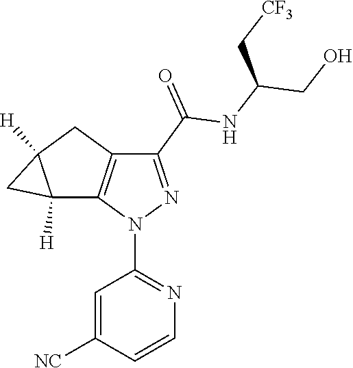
C1=CC([NC])=CC(N2N=C(C(=O)NC(CO)C[CF3])C3=C2C2([H])C([H])(C3)C2)=N1
